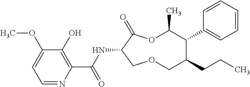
C1(O)=C(C(NC2C(=O)OC(C)C(C3=CC=CC=C3)C(CCC)COC2)=O)N=CC=C1OC
